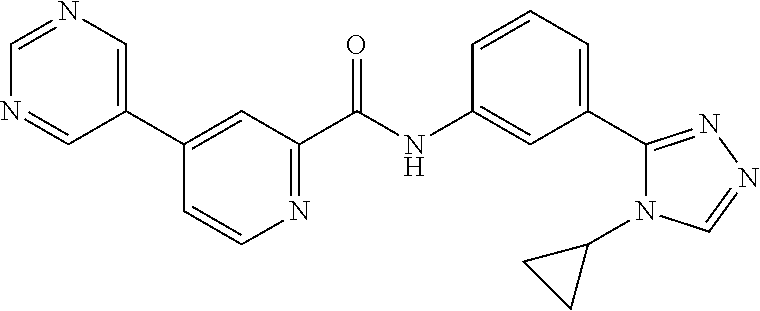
C1(C2=CN=CN=C2)=CC(C(NC2=CC(C3=NN=CN3C3CC3)=CC=C2)=O)=NC=C1
